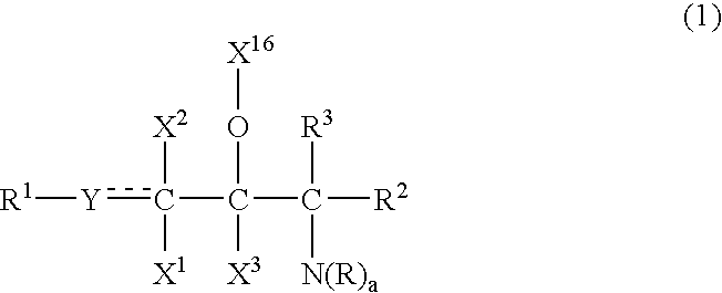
[R1][Y]c(C(C([R2])([N(R)a])[R3])(O[X16])[X3])([X2])[X1]
